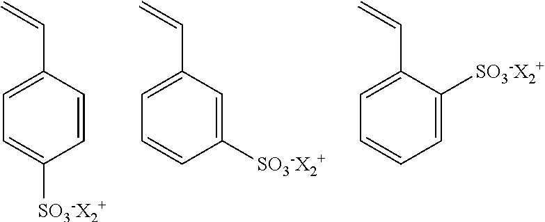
C1=C(C=C)C=CC([SO3-X2+])=C1.C1=C(C=C)C=C([SO3-X2+])C=C1.C1=C(C=C)C([SO3-X2+])=CC=C1
